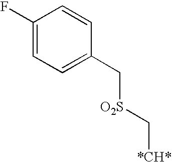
C1(F)=CC=C(C[O2S]C[*CH*])C=C1
